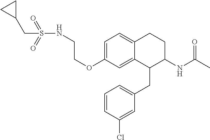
C1=C(OCCNS(=O)(=O)CC2CC2)C=C2C(=C1)CCC(NC(C)=O)C2CC1=CC=CC(Cl)=C1
